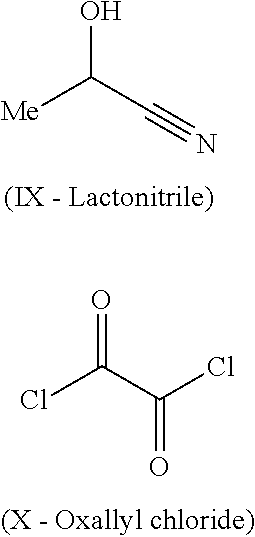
ClC(C(Cl)=O)=O.[Me]C(C#N)O
